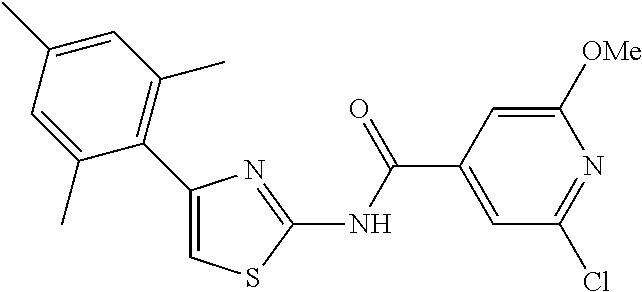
C1(C2=C(C)C=C(C)C=C2C)=CSC(NC(C2=CC(Cl)=NC([OMe])=C2)=O)=N1
